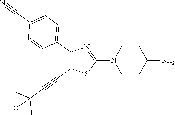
C1(C2=CC=C(C#N)C=C2)=C(C#CC(C)(C)O)SC(N2CCC(N)CC2)=N1
